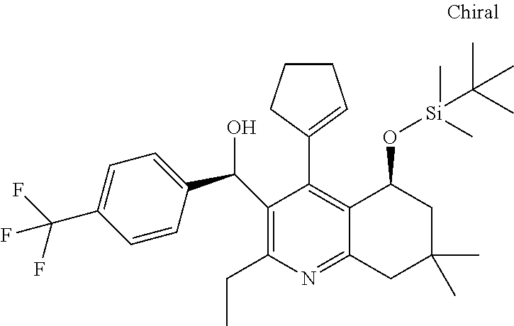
C1(C(C2=CC=C(C(F)(F)F)C=C2)O)=C(CC)N=C2C(=C1C1=CCCC1)C(O[Si](C)(C)C(C)(C)C)CC(C)(C)C2
